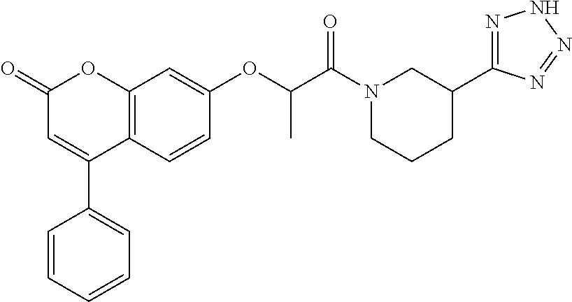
C12=C(C=CC(OC(C(N3CCCC(C4=NNN=N4)C3)=O)C)=C1)C(C1=CC=CC=C1)=CC(=O)O2
